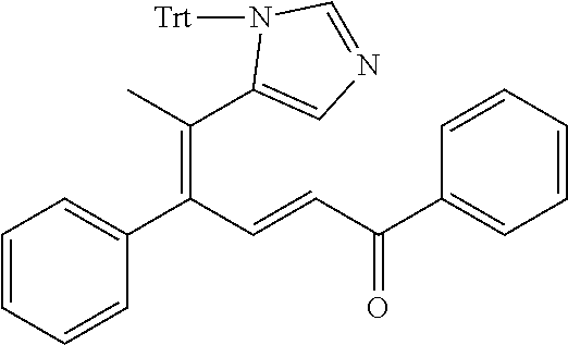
C1=CC=CC(C(C=CC(C2=CC=CC=C2)=O)=C(C)C2=CN=CN2[Trt])=C1
